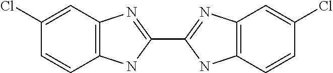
C1=C(Cl)C=CC2=C1N=C(C1=NC3=C(N1)C=CC(Cl)=C3)N2
